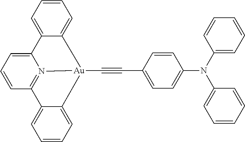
C1(C#C[Au]23N4=C(C=CC=C4C4=CC=CC=C24)C2=CC=CC=C32)=CC=C(N(C2=CC=CC=C2)C2=CC=CC=C2)C=C1
